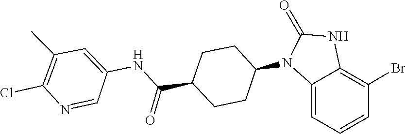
C1(=O)N(C2CCC(C(NC3=CC(C)=C(Cl)N=C3)=O)CC2)C2=CC=CC(Br)=C2N1
